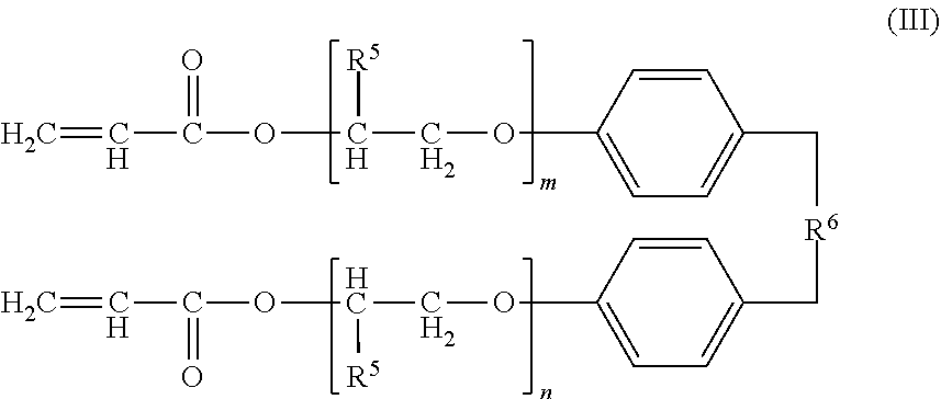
C1=C(OCC(OC(=O)C=C)[R5])C=CC(C[R6]CC2=CC=C(OCC(OC(=O)C=C)[R5])C=C2)=C1
